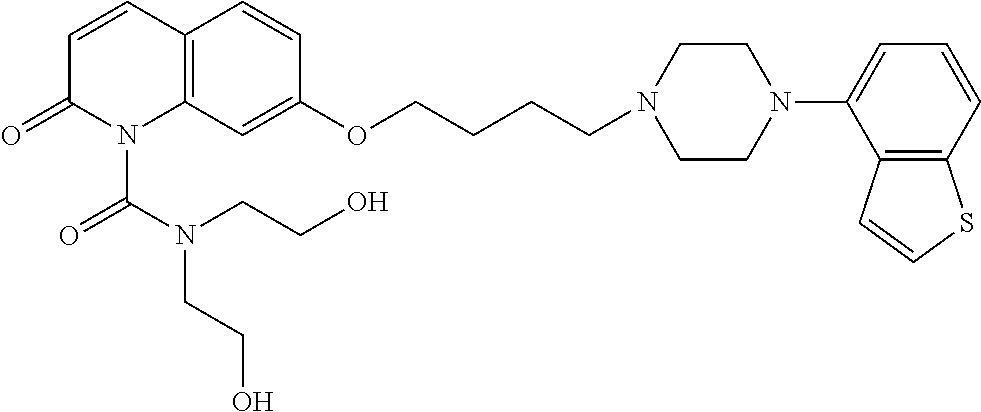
C12=C(C=C(OCCCCN3CCN(C4=CC=CC5=C4C=CS5)CC3)C=C1)N(C(N(CCO)CCO)=O)C(=O)C=C2
